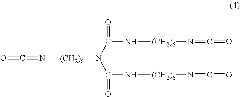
O=C=N[(CH2)6]N(C(=O)N[(CH2)6]N=C=O)C(=O)N[(CH2)6]N=C=O
